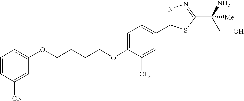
C1=CC([CN])=CC(OCCCCOC2=CC=C(C3=NN=C(C(N)(CO)[Me])S3)C=C2[CF3])=C1
